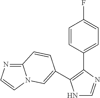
N1C=NC(C2=CC=C(F)C=C2)=C1C1=CN2C(=NC=C2)C=C1
